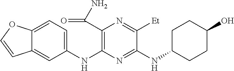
C1(NC2=C(C(N)=O)N=C([Et])C(NC3CCC(O)CC3)=N2)=CC=C2C(=C1)C=CO2
